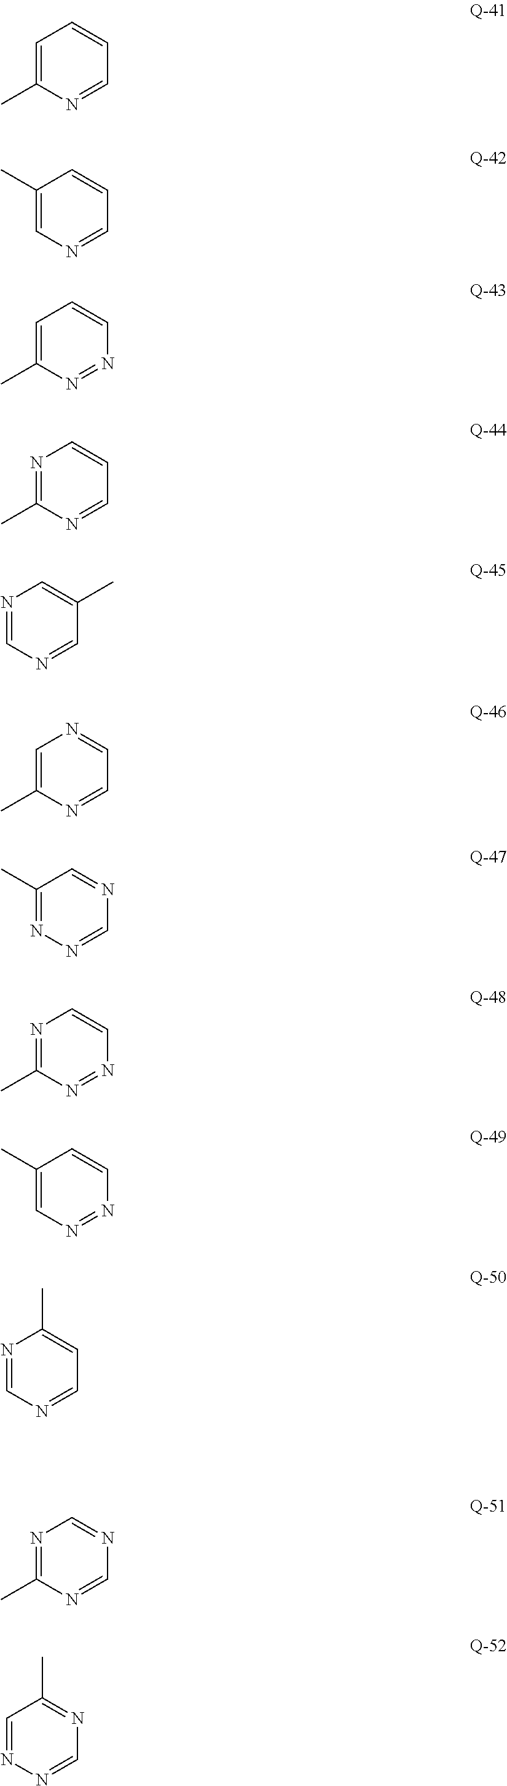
C1=NC=C(C)C=C1.N1=C(C)N=NC=C1.C1=C(C)N=NC=C1.N1=C(C)N=CC=C1.N1=CN=CC(C)=C1.C1=C(C)N=CC=N1.C1(C)=NN=CN=C1.C1(C)=CN=NC=C1.N1=CN=CC=C1C.N1=C(C)N=CN=C1.C1=NN=CN=C1C.C1=NC(C)=CC=C1
